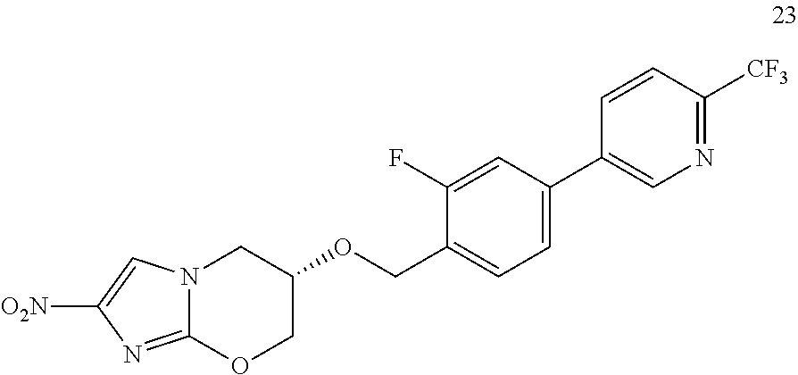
C12=NC([O2N])=CN1CC(OCC1=CC=C(C3=CN=C([CF3])C=C3)C=C1F)CO2
